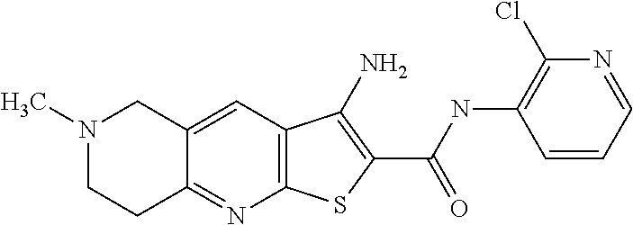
C12=C(C=C3C(=N1)CCN(C)C3)C(N)=C(C(=O)NC1=C(Cl)N=CC=C1)S2
